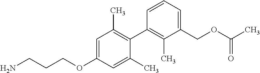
C1=C(OCCCN)C=C(C)C(C2=C(C)C(COC(C)=O)=CC=C2)=C1C
